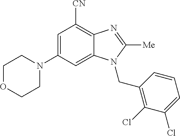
C1=C(N2CCOCC2)C=C2C(=C1[CN])N=C([Me])N2CC1=C(Cl)C(Cl)=CC=C1
